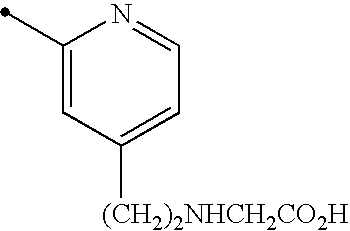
C1(C)=CC([(CH2)2NHCH2CO2H])=CC=N1
